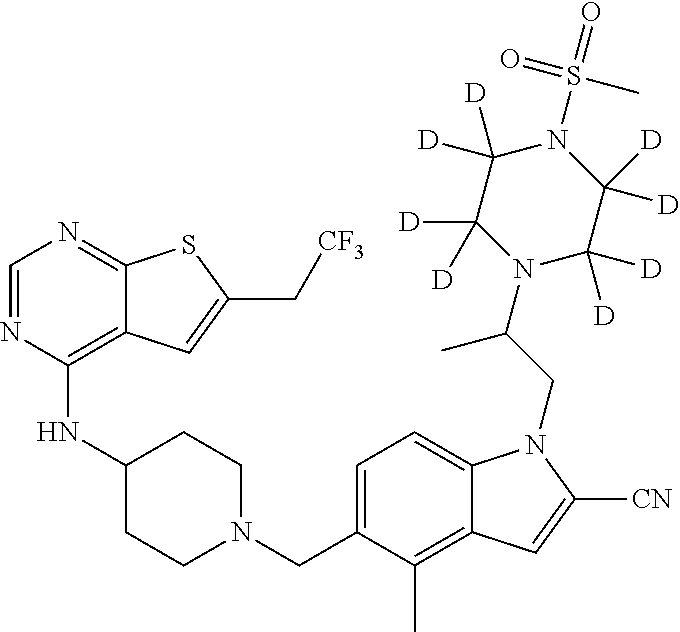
C1=C(CN2CCC(NC3=C4C(=NC=N3)SC(C[CF3])=C4)CC2)C(C)=C2C(=C1)N(CC(N1C([D])([D])C([D])([D])N(S(C)(=O)=O)C([D])([D])C1([D])[D])C)C([CN])=C2
